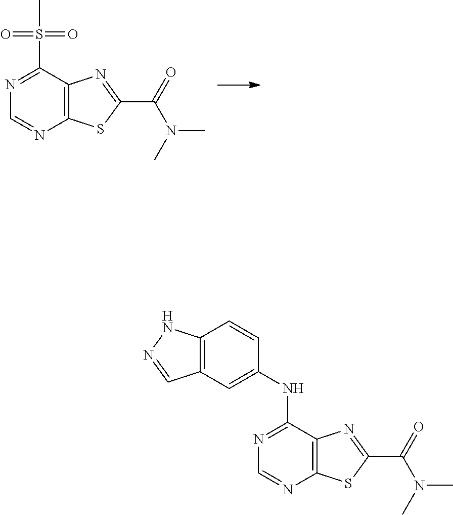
C12=C(C(S(=O)(C)=O)=NC=N1)N=C(C(=O)N(C)C)S2.C12=C(C(NC3=CC4=C(C=C3)NN=C4)=NC=N1)N=C(C(=O)N(C)C)S2
